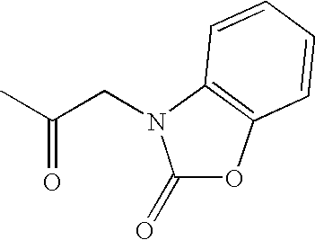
C1(=O)OC2=C(N1CC(C)=O)C=CC=C2
